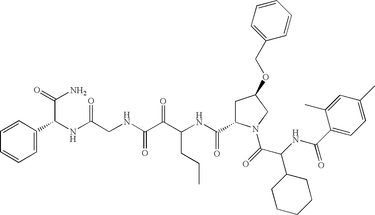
C(NC(C(=O)N1CC(OCC2=CC=CC=C2)CC1C(NC(C(C(NCC(NC(C(N)=O)C1=CC=CC=C1)=O)=O)=O)CCC)=O)C1CCCCC1)(=O)C1=CC=C(C)C=C1C
